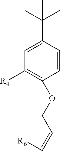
C1=C(C(C)(C)C)C=CC(OCC=C[R6])=C1[R4]
